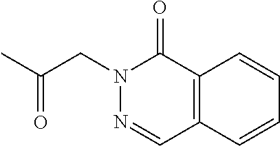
CC(CN1C(=O)C2=C(C=N1)C=CC=C2)=O
